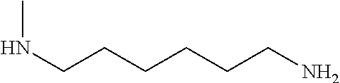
N(CCCCCCN)C
